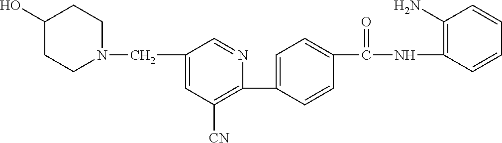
C1(C2=CC=C(C(NC3=C(N)C=CC=C3)=O)C=C2)=C([CN])C=C(CN2CCC(O)CC2)C=N1
